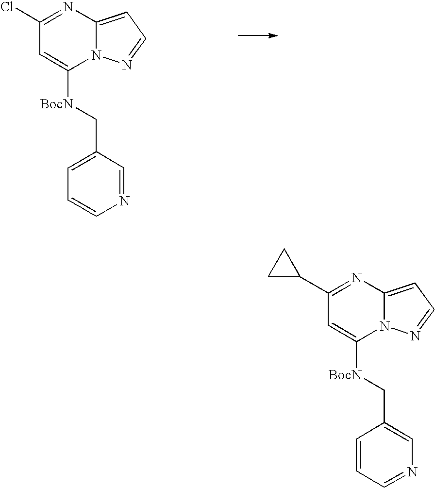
C1(Cl)=NC2=CC=NN2C([BocN]CC2=CC=CN=C2)=C1.C1(C2CC2)=NC2=CC=NN2C([BocN]CC2=CN=CC=C2)=C1
